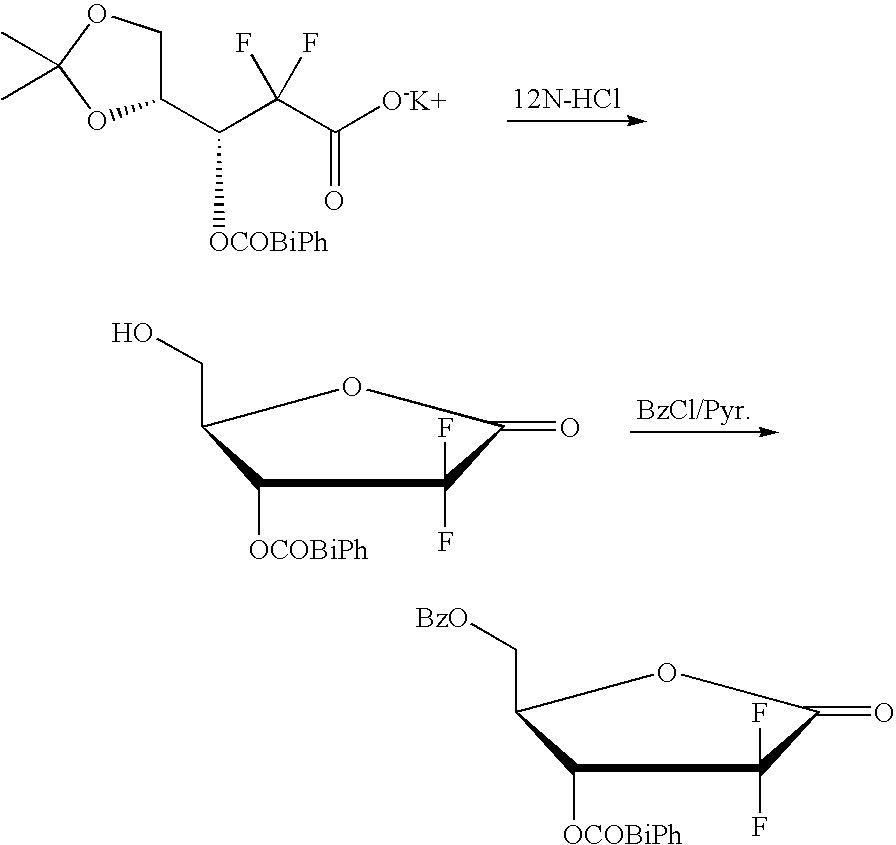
C1(C(C(C([O-K+])=O)(F)F)[OCOBiPh])COC(C)(C)O1.C1([OCOBiPh])C(CO)OC(=O)C1(F)F.C1([OCOBiPh])C(C[BzO])OC(=O)C1(F)F
